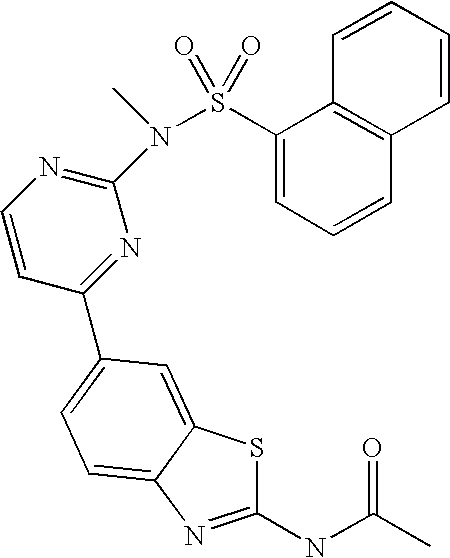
C1(NC(C)=O)=NC2=CC=C(C3=NC(N(S(C4=CC=CC5=C4C=CC=C5)(=O)=O)C)=NC=C3)C=C2S1
